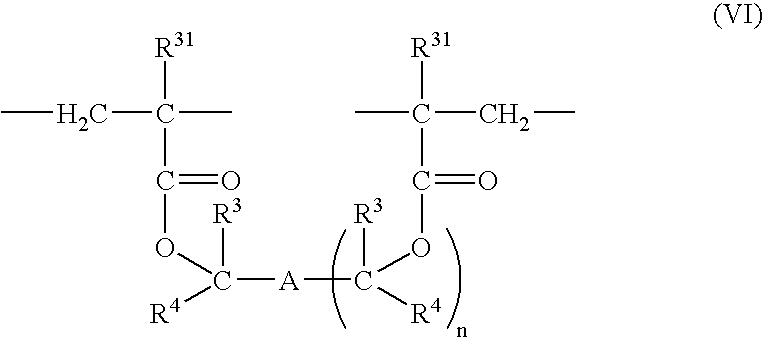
CCC(C)([R31])C(OC([R4])([A]C([R3])(OC(C(C)([R31])CC)=O)[R4])[R3])=O
